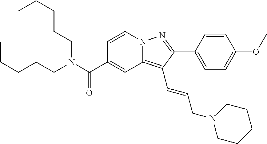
C1=CN2C(=C(C=CCN3CCCCC3)C(C3=CC=C(OC)C=C3)=N2)C=C1C(N(CCCCC)CCCCC)=O
